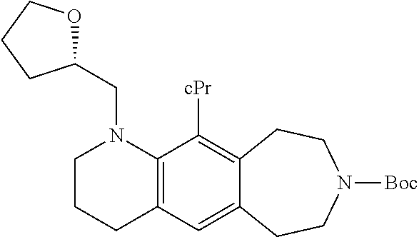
C12=C(C([cPr])=C3C(=C1)CCN([Boc])CC3)N(CC1OCCC1)CCC2
